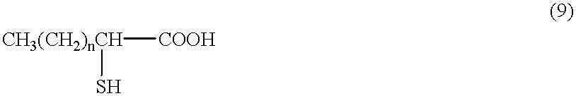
[CH3(CH2)nCH]([COOH])S
